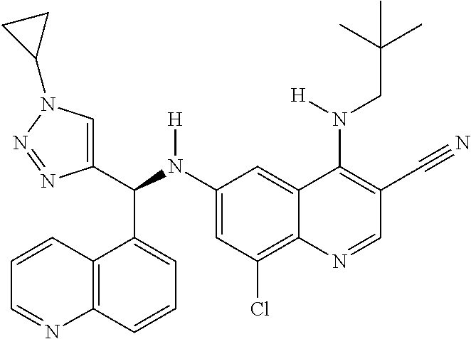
C1(N(C(C2=CN(C3CC3)N=N2)C2=CC=CC3=C2C=CC=N3)[H])=CC(Cl)=C2C(=C1)C(N(CC(C)(C)C)[H])=C(C#N)C=N2
